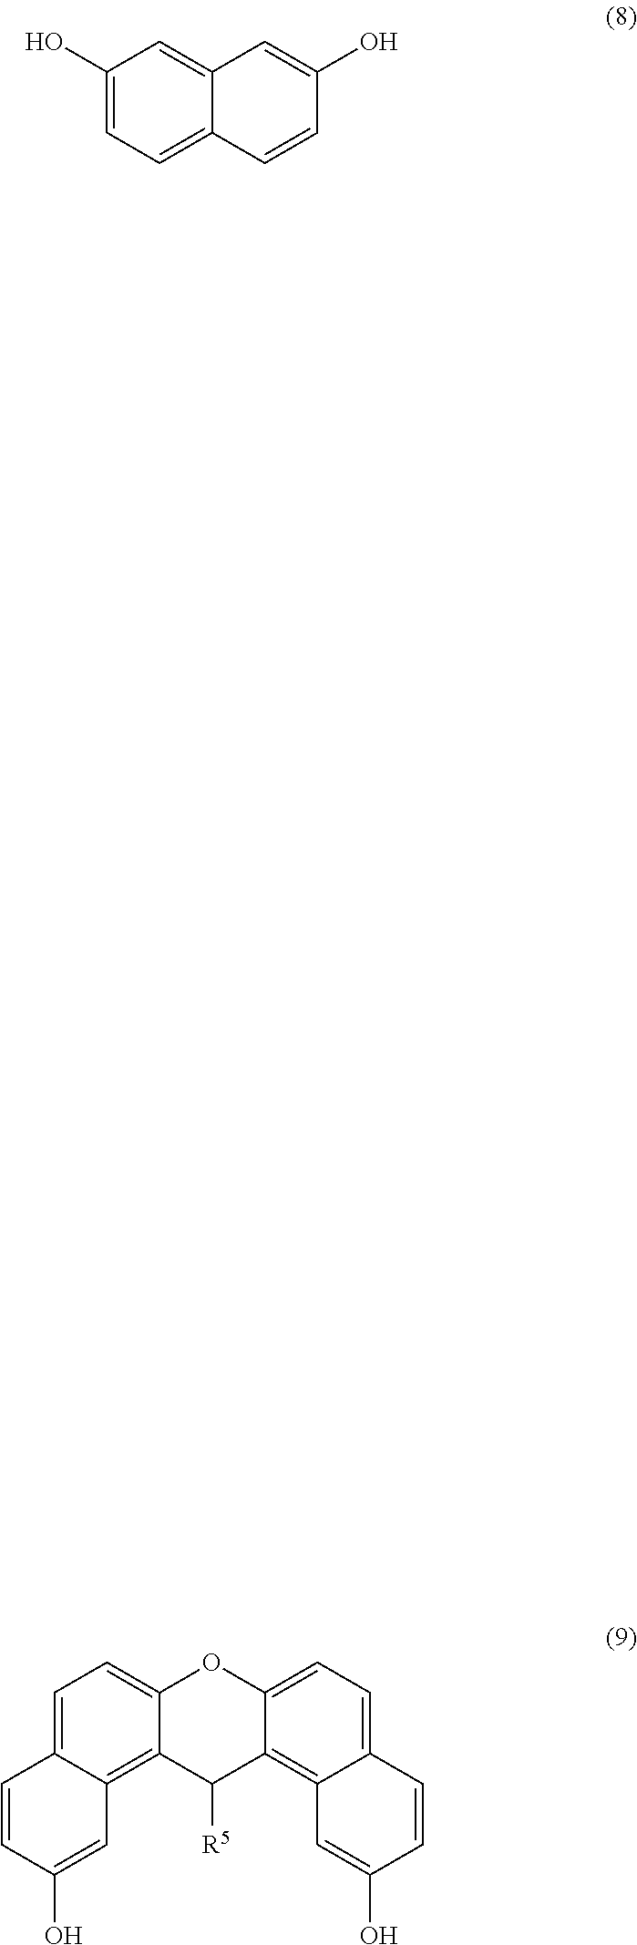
C1(O)=CC=C2C(=C1)C=C(O)C=C2.C1=C2C(=C3C(=C1)OC1=CC=C4C(=C1C3[R5])C=C(O)C=C4)C=C(O)C=C2
